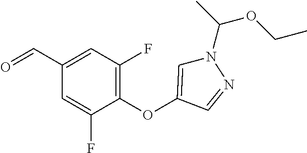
N1(C(C)OCC)C=C(OC2=C(F)C=C(C=O)C=C2F)C=N1
